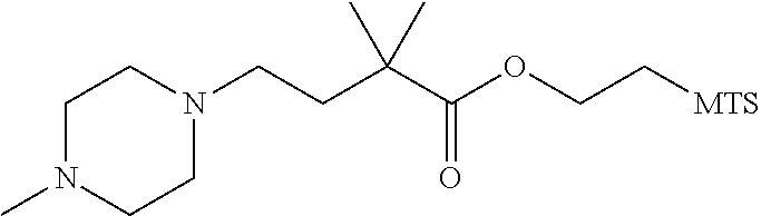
N1(C)CCN(CCC(C)(C)C(OCC[MTS])=O)CC1
